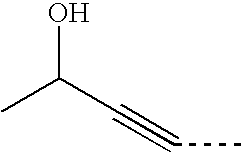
CC(C#CC)O
